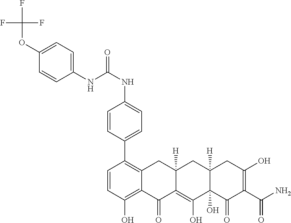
C1=CC(O)=C2C(=C1C1=CC=C(NC(=O)NC3=CC=C(OC(F)(F)F)C=C3)C=C1)CC1([H])C(=C(O)C3(O)C([H])(C1)CC(O)=C(C(N)=O)C3=O)C2=O
